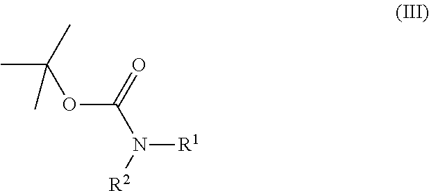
CC(C)(OC(N([R2])[R1])=O)C
